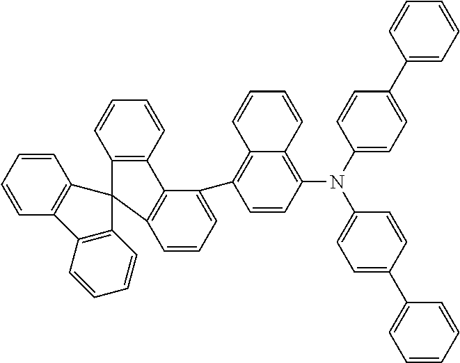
C12=C(C3=CC=CC4=C3C3=C(C=CC=C3)C43C4=C(C=CC=C4)C4=C3C=CC=C4)C=CC(N(C3=CC=C(C4=CC=CC=C4)C=C3)C3=CC=C(C4=CC=CC=C4)C=C3)=C1C=CC=C2
